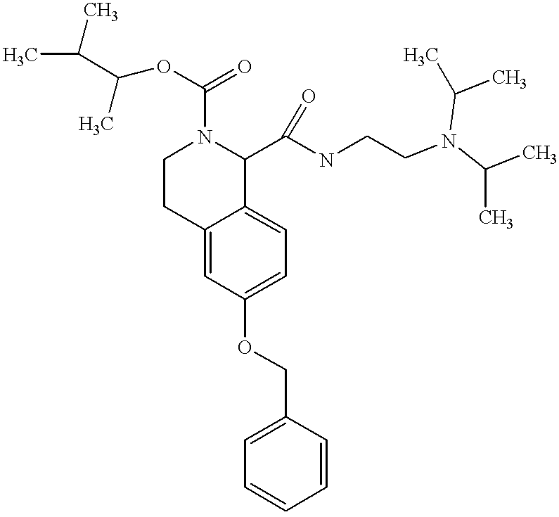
O(C1=CC=C2C(=C1)CCN(C(=O)OC(C(C)C)C)C2C(NCCN(C(C)C)C(C)C)=O)CC1=CC=CC=C1
